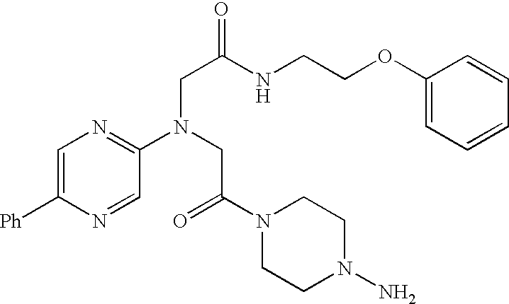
C1=C([Ph])N=CC(N(CC(=O)N2CCN(N)CC2)CC(=O)NCCOC2=CC=CC=C2)=N1
